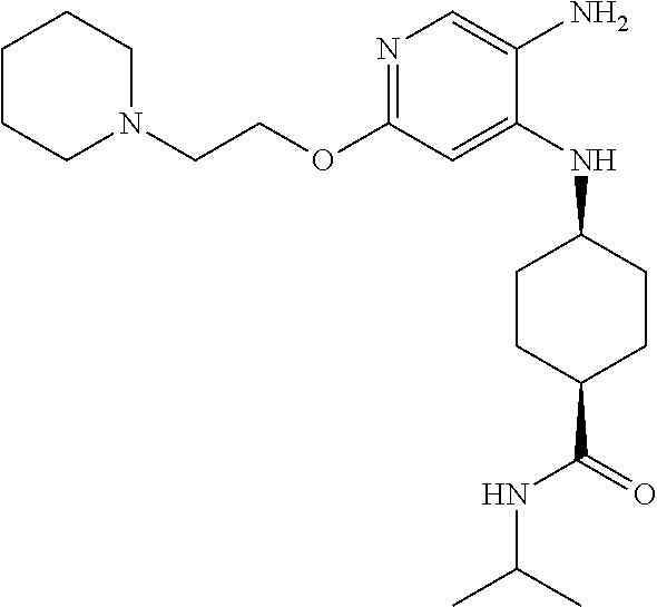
N1=C(OCCN2CCCCC2)C=C(NC2CCC(C(=O)NC(C)C)CC2)C(N)=C1
